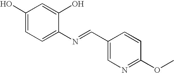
C1(O)=CC=C(N=CC2=CN=C(OC)C=C2)C(O)=C1
